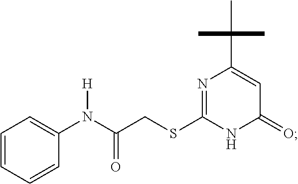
C1=CC=CC(N(C(CSC2=NC(C(C)(C)C)=CC(=O)N2)=O)[H])=C1
